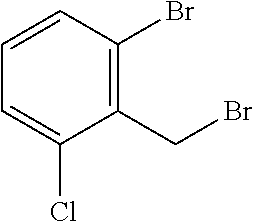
C1(CBr)=C(Br)C=CC=C1Cl
